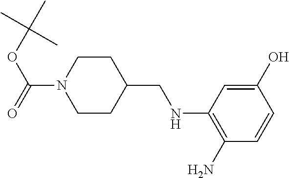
C(OC(N1CCC(CNC2=C(N)C=CC(O)=C2)CC1)=O)(C)(C)C
